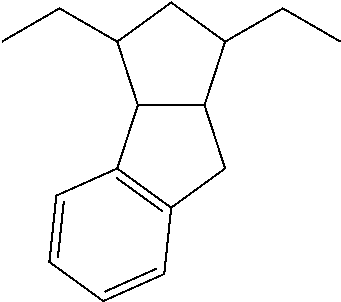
C12C(C3=C(C1)C=CC=C3)C(CC)CC2CC
